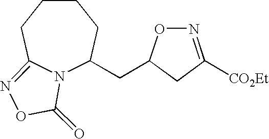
N12C(CC3CC([CO2Et])=NO3)CCCCC1=NOC2=O
